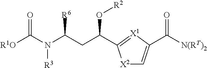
C1=C(C([N(RT)2])=O)[X1]=C(C(CC([R6])N(C([R1O])=O)[R3])O[R2])[X2]1
